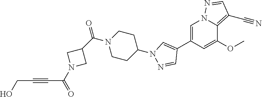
C1=C(C2=CN(C3CCN(C(C4CN(C(=O)C#CCO)C4)=O)CC3)N=C2)C=C(OC)C2=C(C#N)C=NN12
